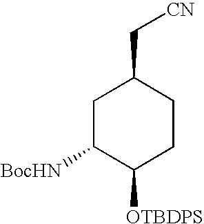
C1C([BocHN])C([OTBDPS])CCC1C[CN]
